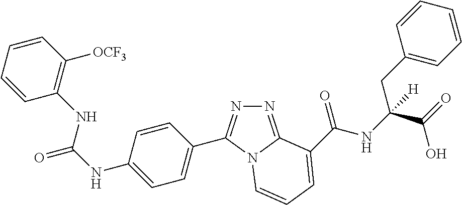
C1=CC=CC([OCF3])=C1NC(NC1=CC=C(C2=NN=C3N2C=CC=C3C(NC(C(=O)O)(CC2=CC=CC=C2)[H])=O)C=C1)=O
